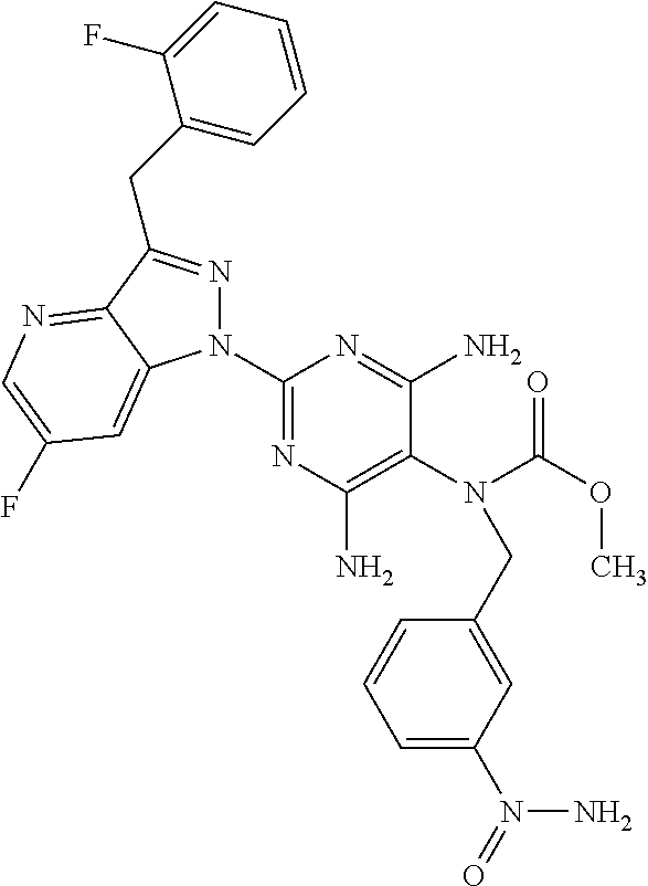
C1(N2N=C(CC3=CC=CC=C3F)C3=NC=C(F)C=C23)=NC(N)=C(N(C(OC)=O)CC2=CC(N(=O)N)=CC=C2)C(N)=N1
